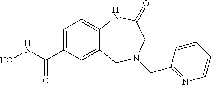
C12=CC(C(NO)=O)=CC=C1NC(=O)CN(CC1=NC=CC=C1)C2
